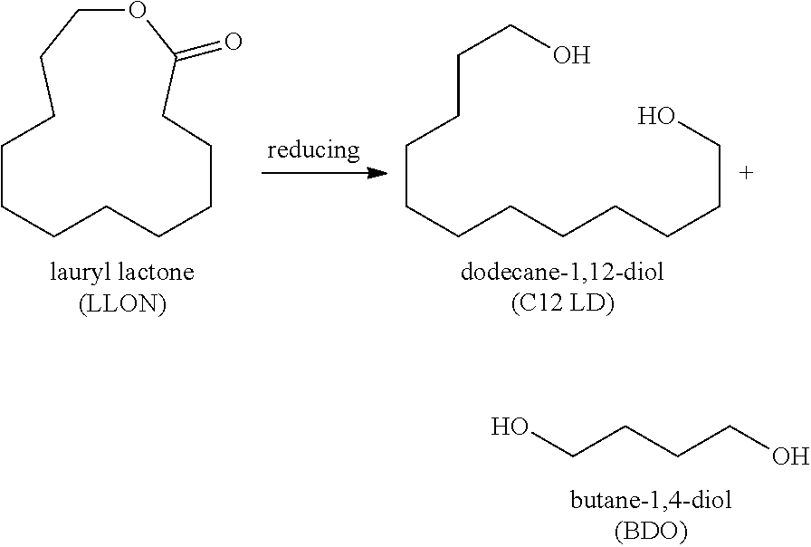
O1CCCCCCCCCCCC1=O.OCCCCCCCCCCCCO.OCCCCO
